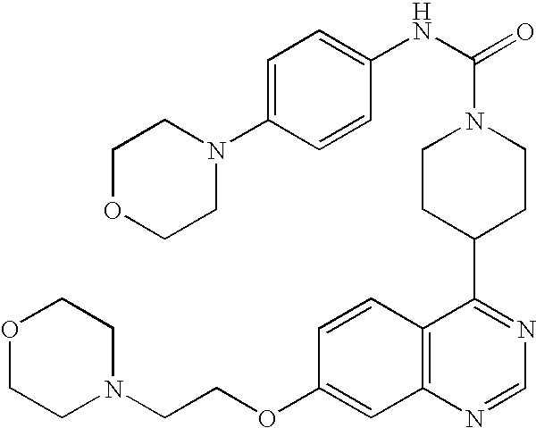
C1=C(N2CCOCC2)C=CC(NC(=O)N2CCC(C3=NC=NC4=C3C=CC(OCCN3CCOCC3)=C4)CC2)=C1
